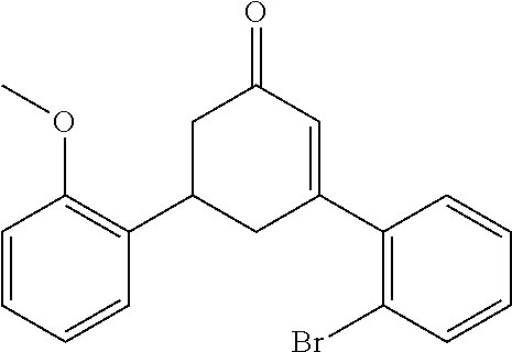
C1=CC=CC(C2CC(C3=C(Br)C=CC=C3)=CC(=O)C2)=C1OC
